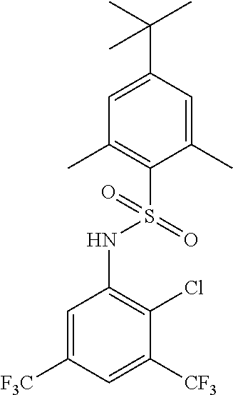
C1=C(C(C)(C)C)C=C(C)C(S(NC2=C(Cl)C([CF3])=CC([F3C])=C2)(=O)=O)=C1C
